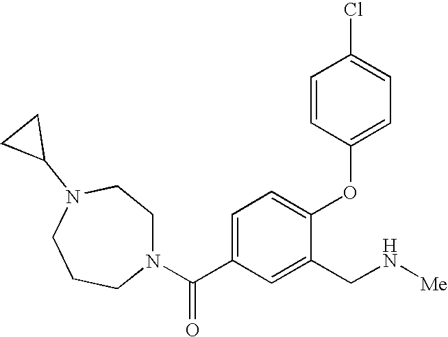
C1=C(C(N2CCN(C3CC3)CCC2)=O)C=C(CN[Me])C(OC2=CC=C(Cl)C=C2)=C1
